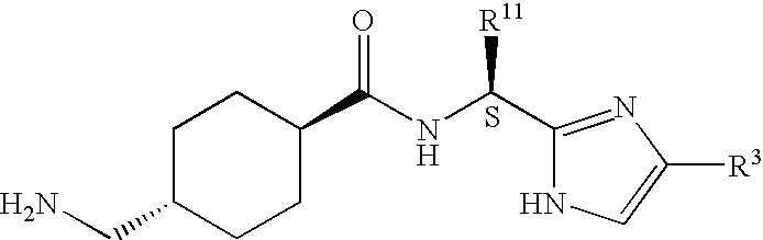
C1C(CN)CCC(C(NC(C2=NC([R3])=CN2)[R11])=O)C1.S
